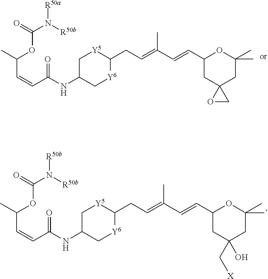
C1C(NC(C=CC(C)OC(N([R50b])[R50b])=O)=O)C[Y6]C(CC=C(C=CC2CC(C[X])(O)CC(C)(C)O2)C)[Y5]1.C1C(NC(C=CC(C)OC(N([R50b])[R50a])=O)=O)C[Y6]C(CC=C(C=CC2CC3(CC(C)(C)O2)OC3)C)[Y5]1
